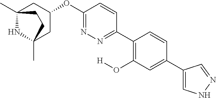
C12(C)NC(C)(CC(OC3=NN=C(C4=C(O[H])C=C(C5=CNN=C5)C=C4)C=C3)C1)CC2
